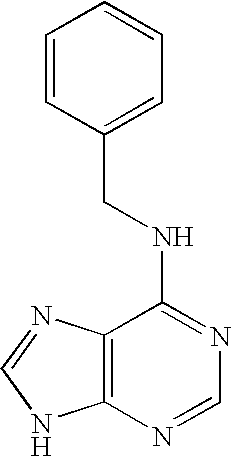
C12=C(N=CN1)C(NCC1=CC=CC=C1)=NC=N2
